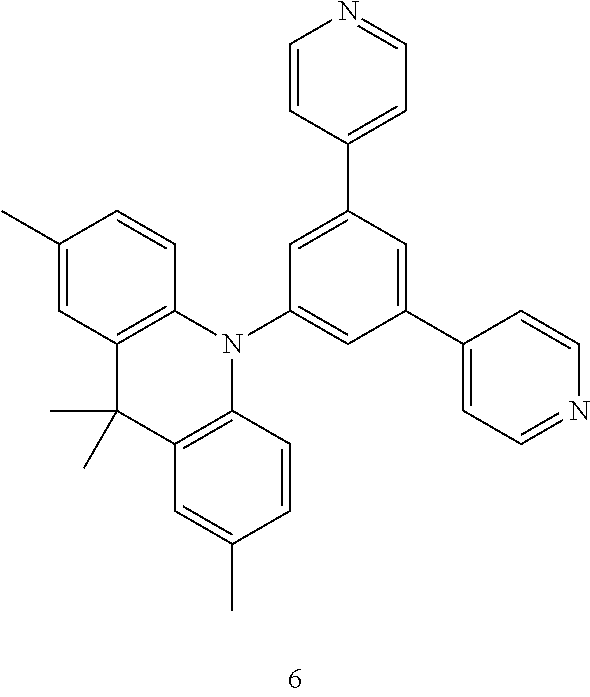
C1(C)=CC2=C(C=C1)N(C1=CC(C3=CC=NC=C3)=CC(C3=CC=NC=C3)=C1)C1=C(C2(C)C)C=C(C)C=C1
